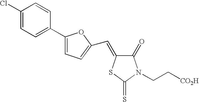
C1(Cl)=CC=C(C2=CC=C(C=C3C(=O)N(CC[CO2H])C(=S)S3)O2)C=C1
